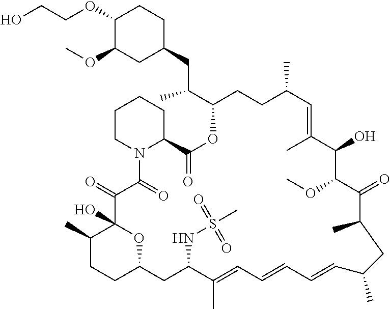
C1(C)CCC2OC1(O)C(=O)C(=O)N1C(CCCC1)C(=O)OC(C(CC1CCC(OCCO)C(OC)C1)C)CCC(C)C=C(C)C(O)C(OC)C(=O)C(C)CC(C)C=CC=CC=C(C)C(NS(C)(=O)=O)C2
